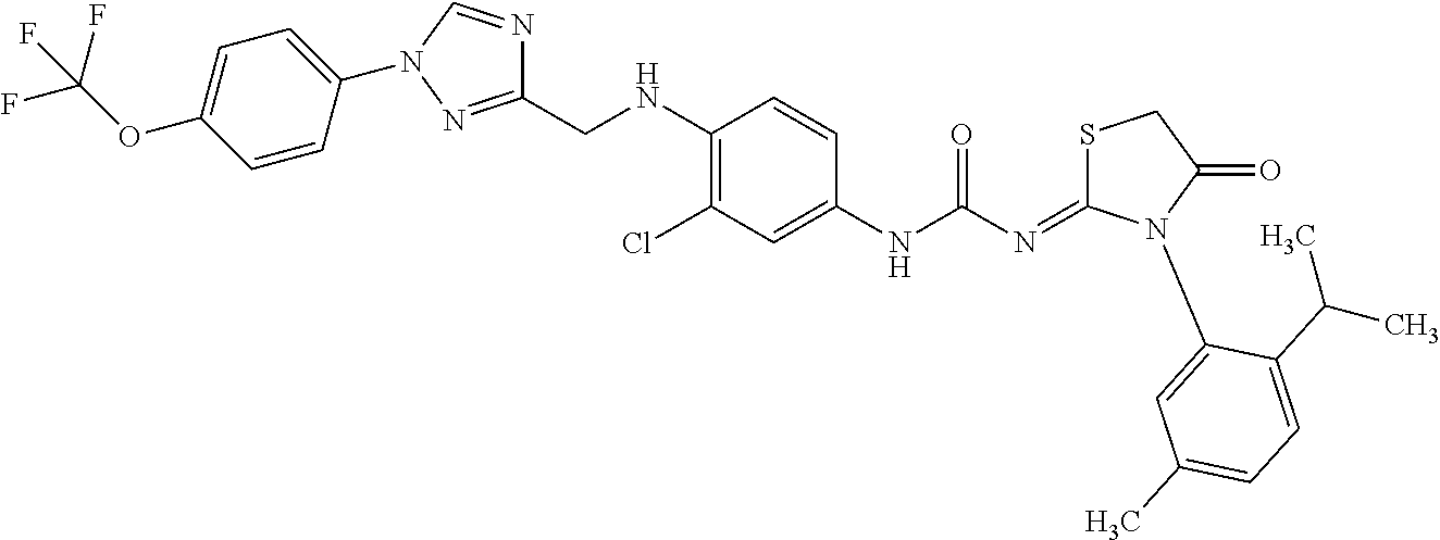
C1(NC(=O)N=C2SCC(=O)N2C2=CC(C)=CC=C2C(C)C)=CC(Cl)=C(NCC2=NN(C3=CC=C(OC(F)(F)F)C=C3)C=N2)C=C1
